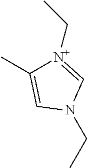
C(N1C=[N+](CC)C(C)=C1)C
